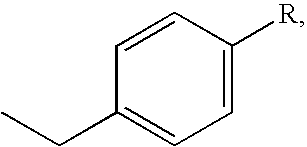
C1(CC)=CC=C([R])C=C1
